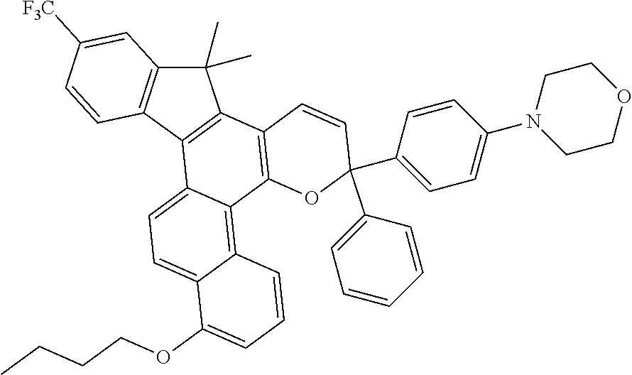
C1=C(N2CCOCC2)C=CC(C2(C3=CC=CC=C3)C=CC3=C(O2)C2=C4C(=CC=C2C2=C3C(C)(C)C3=C2C=CC([F3C])=C3)C(OCCCC)=CC=C4)=C1
